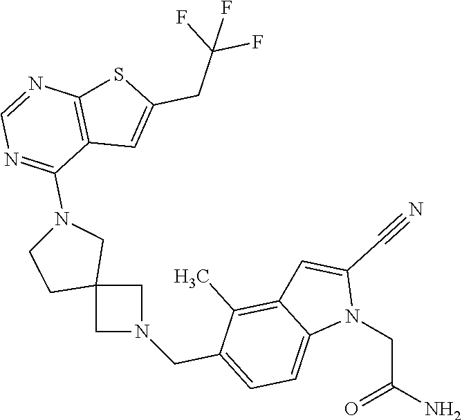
C1N(CC2=CC=C3N(CC(=O)N)C(C#N)=CC3=C2C)CC12CN(C1=NC=NC3=C1C=C(CC(F)(F)F)S3)CC2
